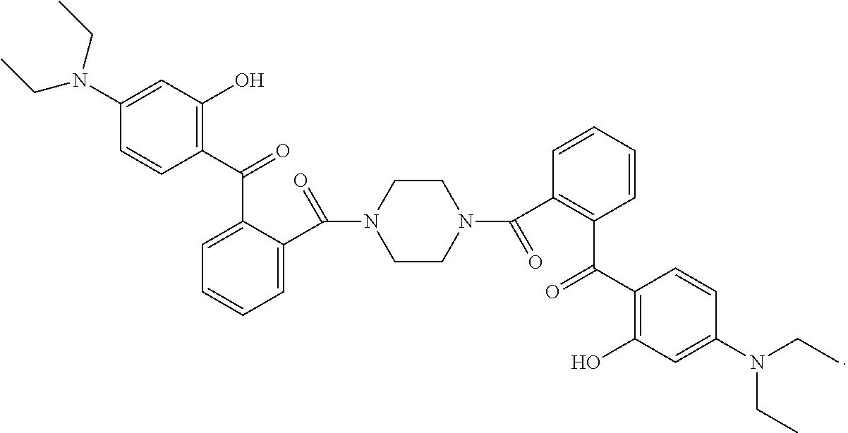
C1(N(CC)CC)=CC(O)=C(C(=O)C2=CC=CC=C2C(N2CCN(C(C3=C(C(C4=C(O)C=C(N(CC)CC)C=C4)=O)C=CC=C3)=O)CC2)=O)C=C1
